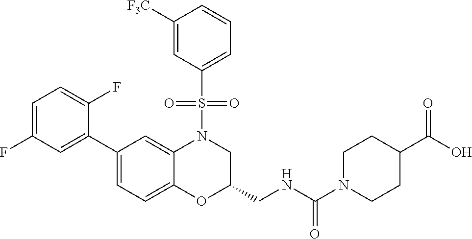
C1=C(F)C=C(C2=CC=C3C(=C2)N(S(C2=CC=CC([F3C])=C2)(=O)=O)CC(CNC(N2CCC(C(O)=O)CC2)=O)O3)C(F)=C1
